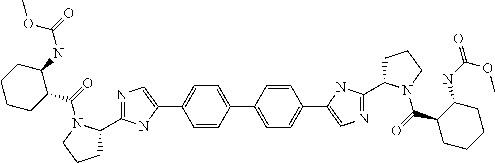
C1=CC(C2=CC=C(C3=CN=C(C4CCCN4C(=O)C4CCCCC4NC(=O)OC)N3)C=C2)=CC=C1C1=CN=C(C2CCCN2C(=O)C2C(NC(=O)OC)CCCC2)N1
